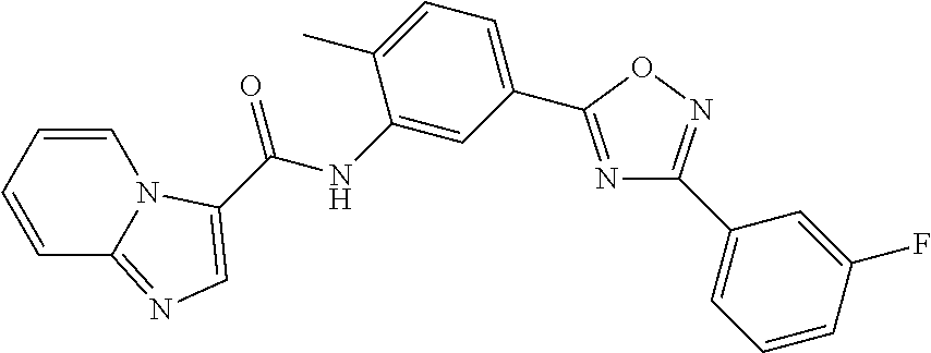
C1=CC=CN2C1=NC=C2C(NC1=CC(C2=NC(C3=CC=CC(F)=C3)=NO2)=CC=C1C)=O
